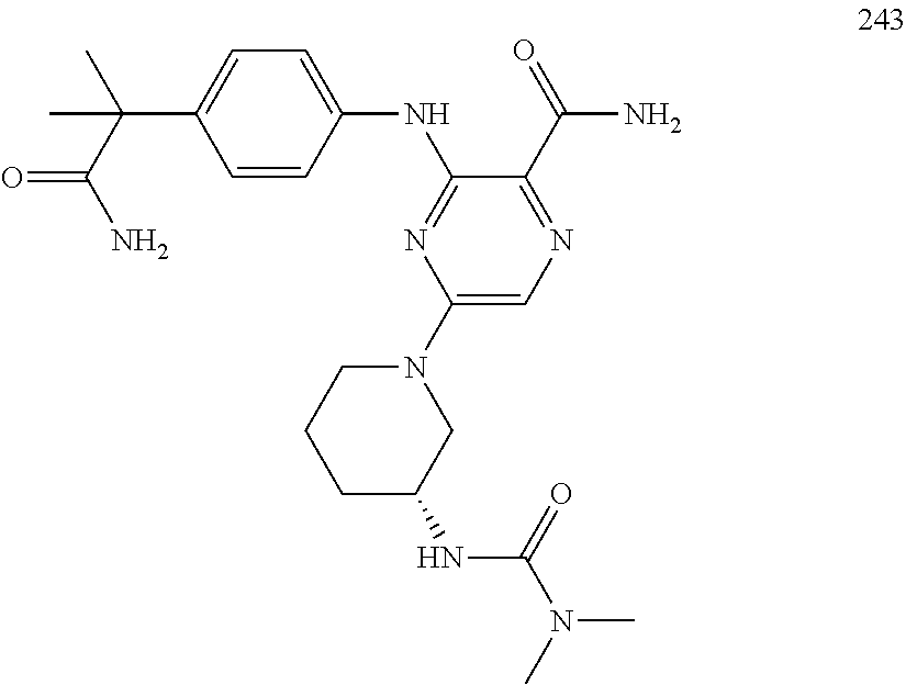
C1=CC(NC2=NC(N3CCCC(NC(N(C)C)=O)C3)=CN=C2C(N)=O)=CC=C1C(C(N)=O)(C)C
